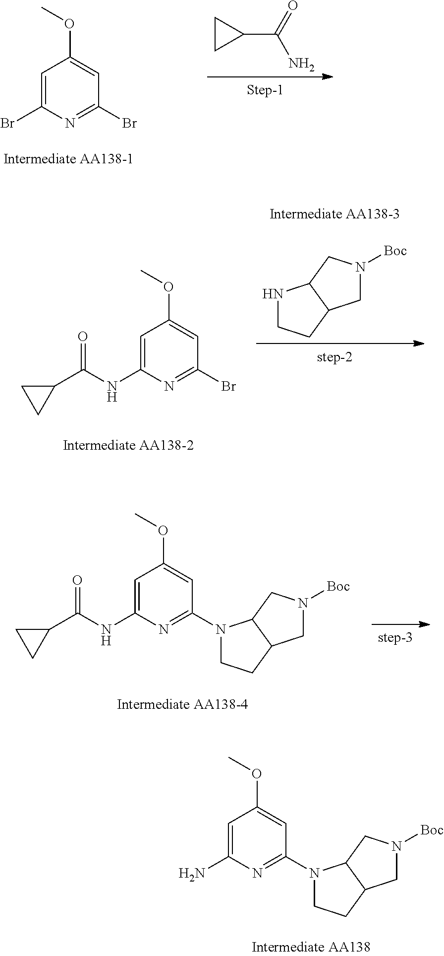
C1=C(Br)N=C(Br)C=C1OC.C1(C(=O)N)CC1.C1=C(NC(C2CC2)=O)N=C(Br)C=C1OC.N1CCC2C1CN([Boc])C2.C1=C(NC(C2CC2)=O)N=C(N2CCC3C2CN([Boc])C3)C=C1OC.C1=C(N)N=C(N2CCC3C2CN([Boc])C3)C=C1OC
